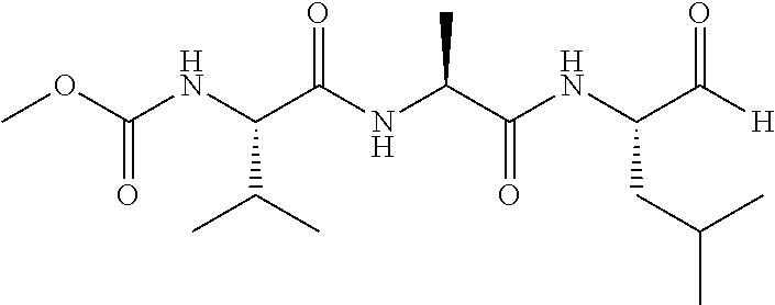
C(=O)(NC(C(C)C)C(NC(C(=O)NC(CC(C)C)C([H])=O)C)=O)OC
